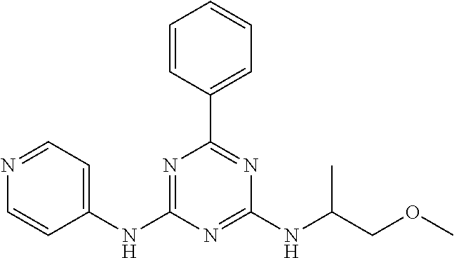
C1(NC2=NC(C3=CC=CC=C3)=NC(NC(COC)C)=N2)=CC=NC=C1
